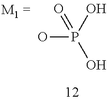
OP(O)(=O)O
